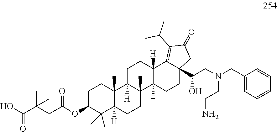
OC(C(CC(OC1C(C)(C)C2([H])C(C)(CC1)C1([H])C(C)(CC2)C2(C)C([H])(CC1)C1=C(C(C)C)C(=O)CC1(C(CN(CC1=CC=CC=C1)CCN)O)CC2)=O)(C)C)=O
